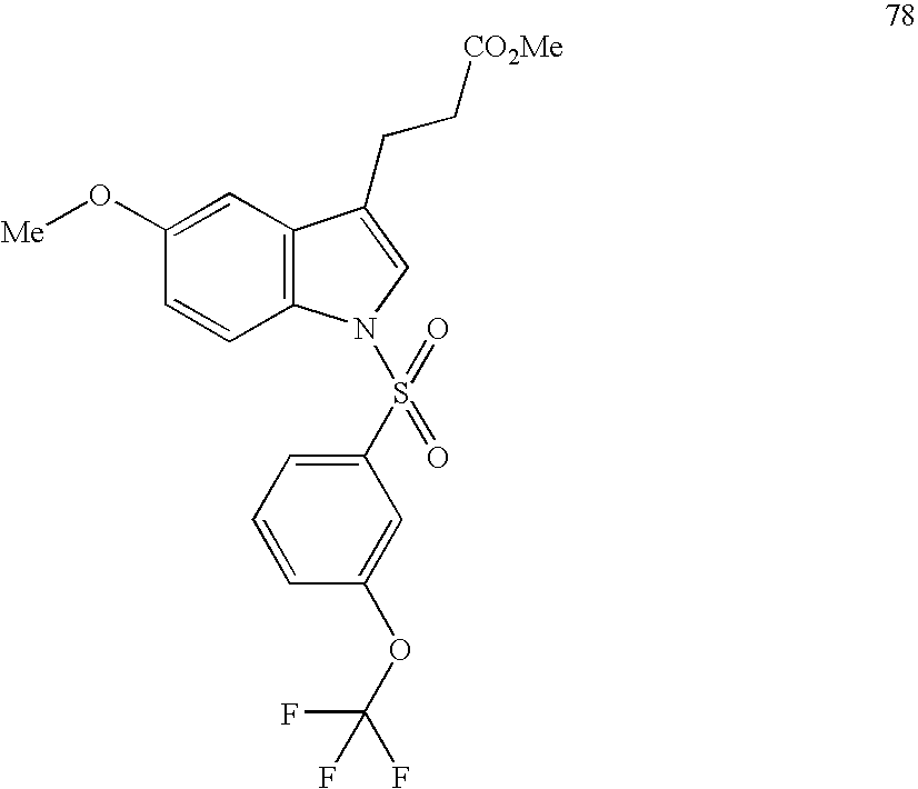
C1=C(O[Me])C=CC2=C1C(CC[CO2Me])=CN2S(C1=CC=CC(OC(F)(F)F)=C1)(=O)=O
